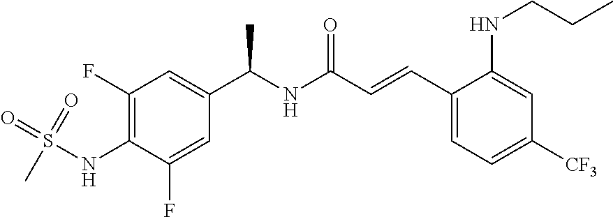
C1(NS(=O)(=O)C)=C(F)C=C(C(NC(C=CC2=CC=C([CF3])C=C2NCCC)=O)C)C=C1F
